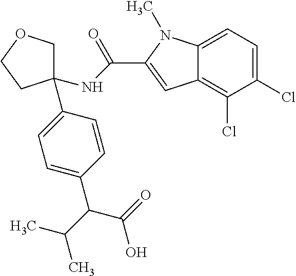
C1=C(C(C(C)C)C(=O)O)C=CC(C2(NC(=O)C3=CC4=C(Cl)C(Cl)=CC=C4N3C)COCC2)=C1
